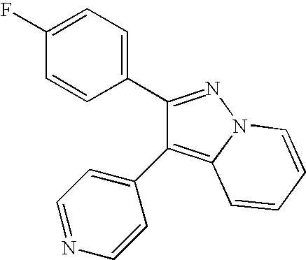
C1(C2=NN3C(=C2C2=CC=NC=C2)C=CC=C3)=CC=C(F)C=C1
